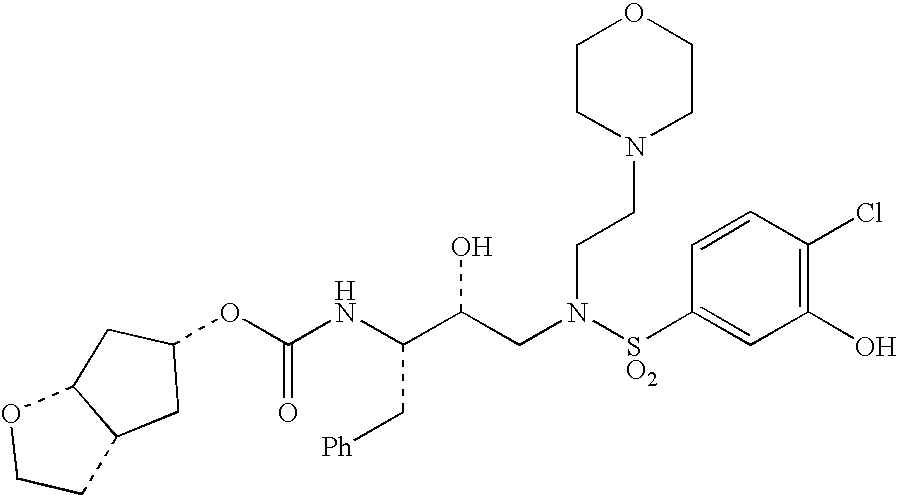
C(NC(C(CN([SO2]C1=CC(O)=C(Cl)C=C1)CCN1CCOCC1)O)C[Ph])(=O)OC1CC2C(C1)OCC2
